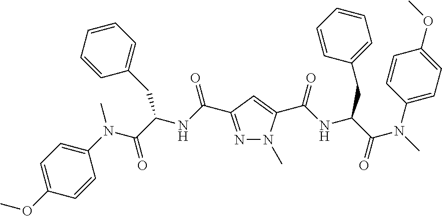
C1(N(C(C(NC(=O)C2=NN(C)C(C(NC(C(N(C)C3=CC=C(OC)C=C3)=O)CC3=CC=CC=C3)=O)=C2)CC2=CC=CC=C2)=O)C)=CC=C(OC)C=C1
